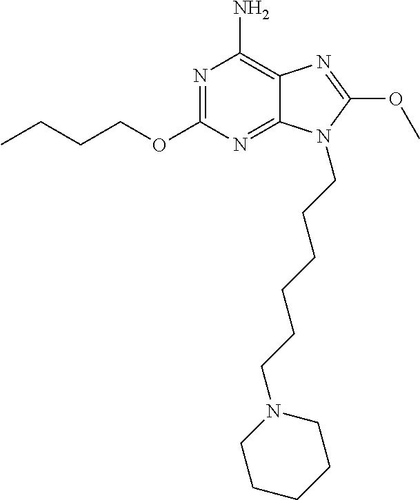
CCCCOC1=NC(N)=C2C(=N1)N(CCCCCCN1CCCCC1)C(OC)=N2
